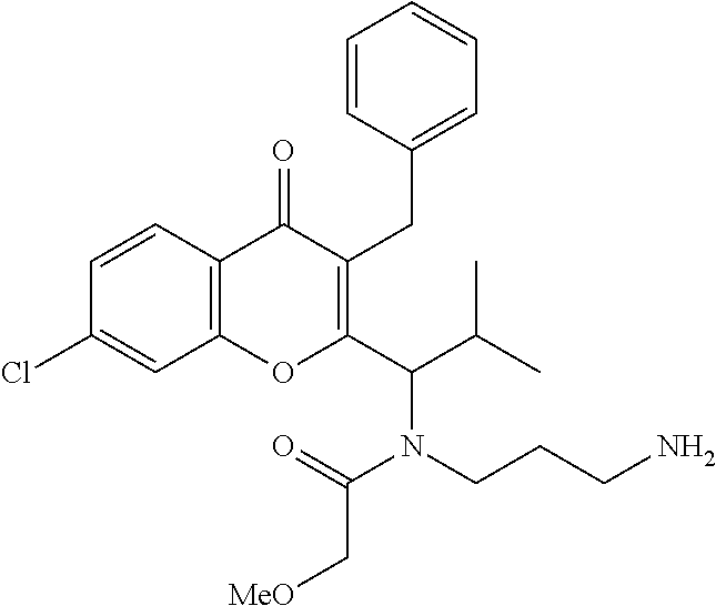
C12=C(C=CC(Cl)=C1)C(=O)C(CC1=CC=CC=C1)=C(C(N(C(=O)C[MeO])CCCN)C(C)C)O2
